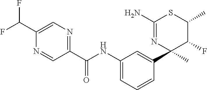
C1(C(NC2=CC=CC(C3(C)C(F)C(C)SC(N)=N3)=C2)=O)=NC=C(C(F)F)N=C1
